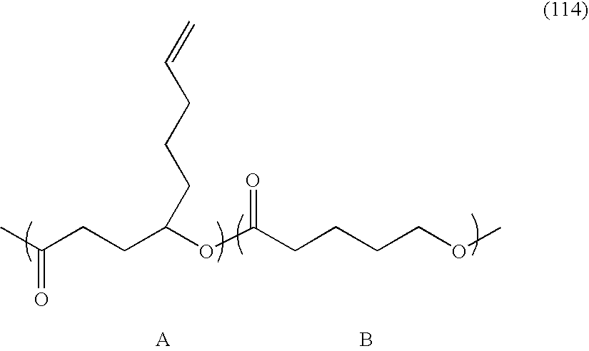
CC(CCC(OC(CCCCOC)=O)CCCC=C)=O.B
